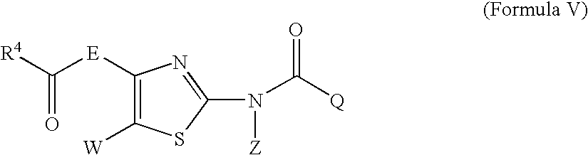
C1([E]C([R4])=O)=C([W])SC(N(C([Q])=O)[Z])=N1
